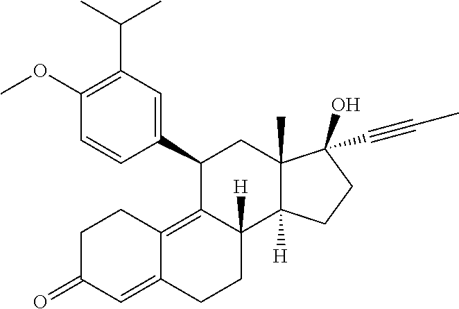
C1(OC)=C(C(C)C)C=C(C2C3=C4C(=CC(=O)CC4)CCC3([H])C3([H])C(C)(C2)C(O)(C#CC)CC3)C=C1
